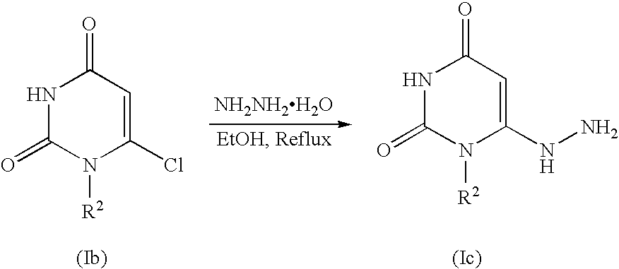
N1C(=O)N([R2])C(NN)=CC1=O.N1C(=O)N([R2])C(Cl)=CC1=O.[NH2NH2H2O]
